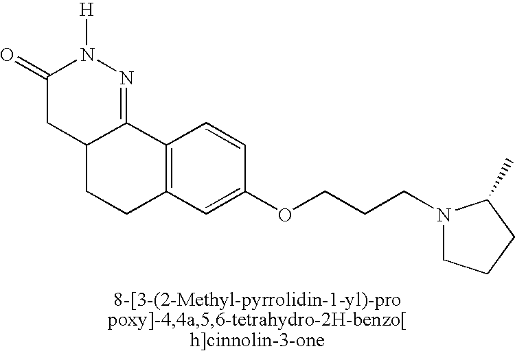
C12=NN([H])C(=O)CC1CCC1=C2C=CC(OCCCN2CCCC2C)=C1
